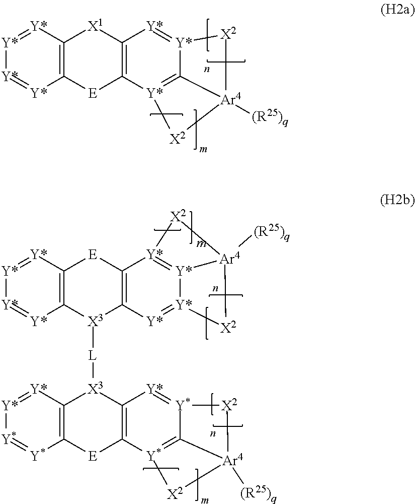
[Y*]1=[Y*]C2=C([Y*]=[Y*]1)[E]C1=C([X1]2)[Y*]=[Y*]2C3=[Y*]1[X2][Ar4]3([(R25)q])[X2]2.[Y*]1=[Y*]C2=C([Y*]=[Y*]1)[X3]([L][X3]1C3=C([E]C4=C1[Y*]=[Y*]1C5=[Y*]4[X2][Ar4]5([(R25)q])[X2]1)[Y*]=[Y*][Y*]=[Y*]3)C1=C([E]2)[Y*]2=[Y*]3[Y*](=[Y*]1)[X2][Ar4]3([(R25)q])[X2]2
